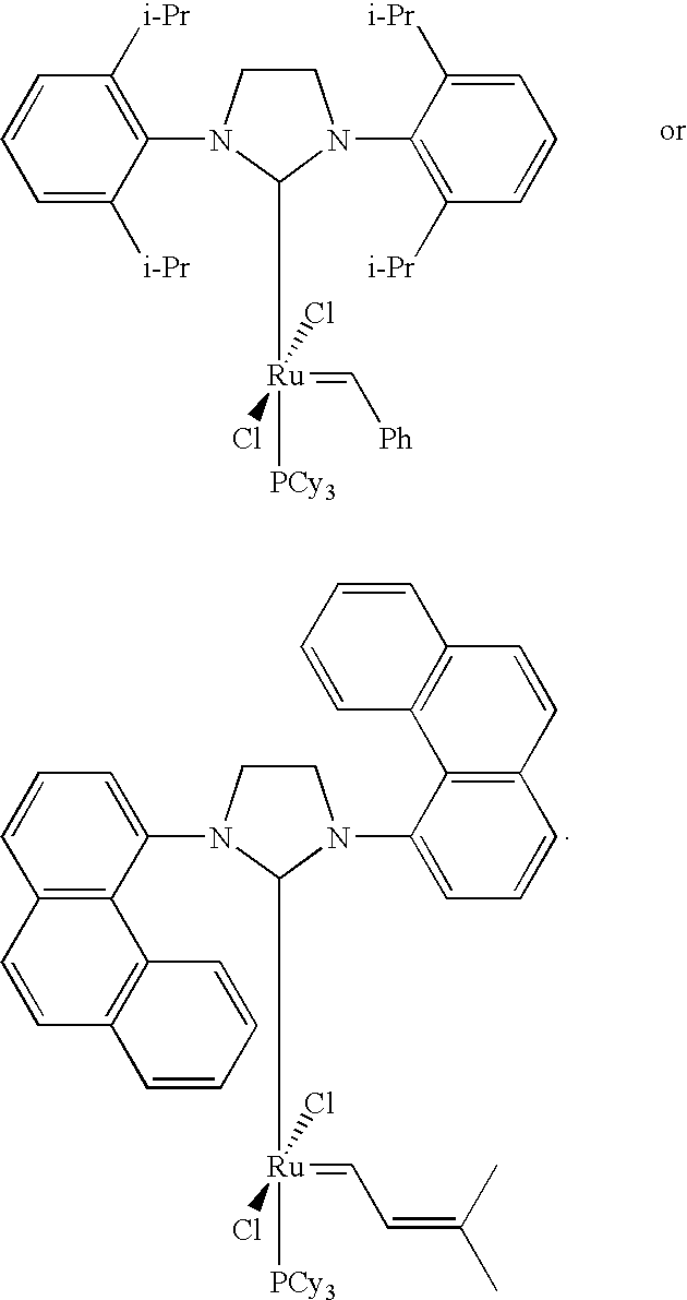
C1CN(C2=C([i-Pr])C=CC=C2[i-Pr])C([Ru](=C[Ph])(Cl)(Cl)[PCy3])N1C1=C([i-Pr])C=CC=C1[i-Pr].C1CN(C2=CC=CC3=C2C2=C(C=C3)C=CC=C2)C([Ru](=CC=C(C)C)(Cl)(Cl)[PCy3])N1C1=CC=CC2=C1C1=C(C=C2)C=CC=C1
